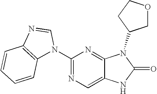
C1(N2C=NC3=C2C=CC=C3)=NC=C2C(=N1)N(C1COCC1)C(=O)N2
